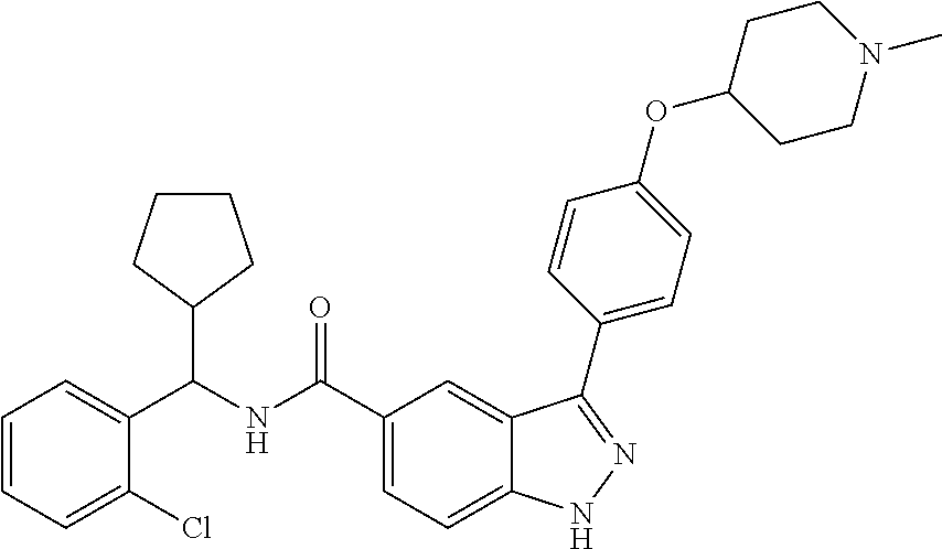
C1=CC=C(Cl)C(C(NC(C2=CC=C3C(=C2)C(C2=CC=C(OC4CCN(C)CC4)C=C2)=NN3)=O)C2CCCC2)=C1
